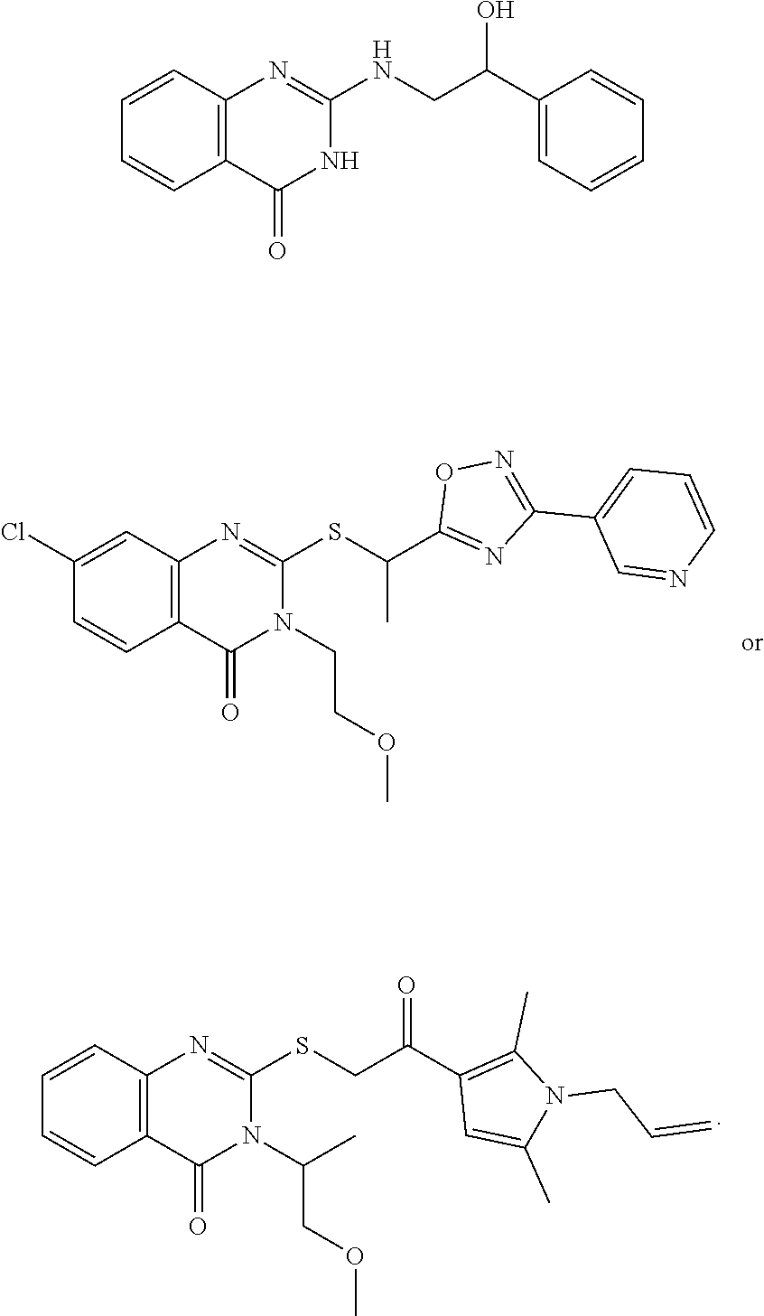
C12=C(C=C(Cl)C=C1)N=C(SC(C1=NC(C3=CC=CN=C3)=NO1)C)N(CCOC)C2=O.C12=C(C=CC=C1)N=C(SCC(C1=C(C)N(CC=C)C(C)=C1)=O)N(C(COC)C)C2=O.C12=C(C=CC=C1)N=C(NCC(C1=CC=CC=C1)O)NC2=O
